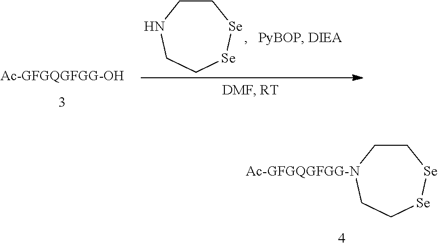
[Ac-GFGQGFGG-OH].C1CNCC[Se][Se]1.C1C[Ac-GFGQGFGG-N]CC[Se][Se]1
